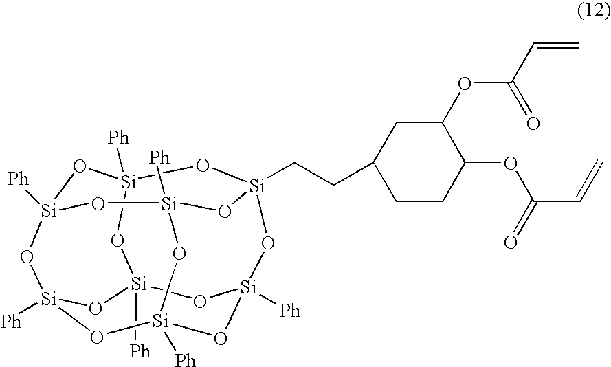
[Ph][Si]12O[Si]3([Ph])O[Si]4(CCC5CCC(OC(C=C)=O)C(OC(=O)C=C)C5)O[Si]5([Ph])O[Si]([Ph])(O[Si]([Ph])(O1)O[Si]([Ph])(O5)O3)O[Si]([Ph])(O2)O4
